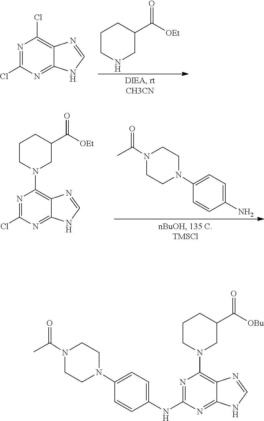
N1=C(NC2=CC=C(N3CCN(C(C)=O)CC3)C=C2)N=C2C(=C1N1CC(C([OBu])=O)CCC1)N=CN2.C1CNCC(C([OEt])=O)C1.N1=C(Cl)N=C2C(=C1Cl)N=CN2.CC(N1CCN(C2=CC=C(N)C=C2)CC1)=O.N1=C(Cl)N=C2C(=C1N1CC(C([OEt])=O)CCC1)N=CN2
